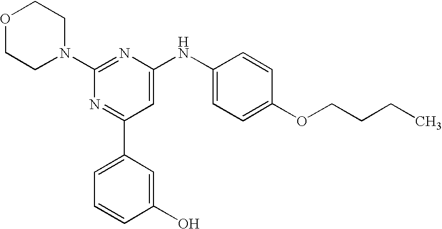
C1(N2CCOCC2)=NC(NC2=CC=C(OCCCC)C=C2)=CC(C2=CC=CC(O)=C2)=N1
